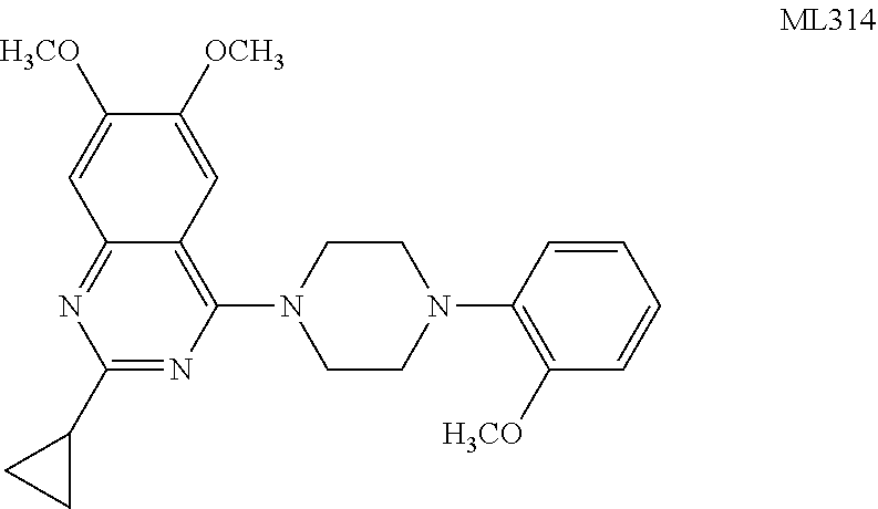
C1(C2CC2)=NC(N2CCN(C3=C([H3CO])C=CC=C3)CC2)=C2C(=N1)C=C([H3CO])C([OCH3])=C2
